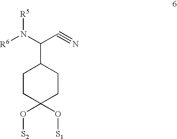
C1CC(O[S2])(O[S1])CCC1C(N([R6])[R5])C#N
